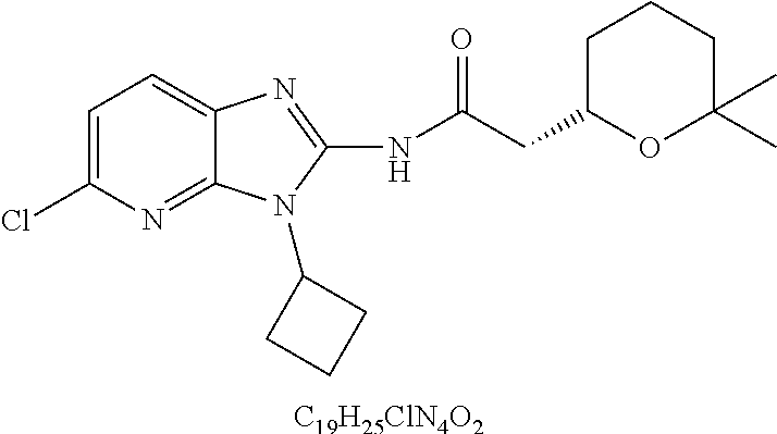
C1=C(Cl)N=C2C(=C1)N=C(NC(CC1OC(C)(C)CCC1)=O)N2C1CCC1.[C19H25ClN4O2]
